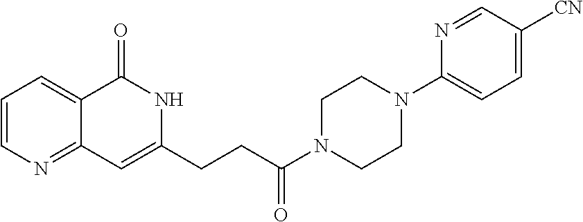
C1=CN=C2C(=C1)C(=O)NC(CCC(N1CCN(C3=CC=C([CN])C=N3)CC1)=O)=C2
